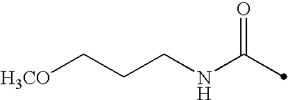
C(NC(=O)C)CC[H3CO]
